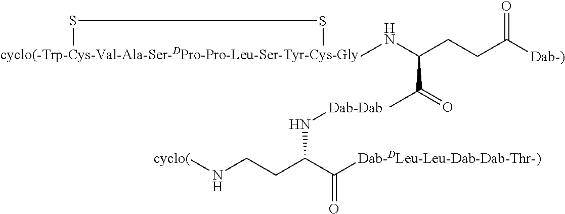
N(C(CCC([Dab-)])=O)C(C)=O)C.[cyclo(]NCCC(C([Dab-DLeu-Leu-Dab-Dab-Thr-)])=O)N[Dab-Dab].[cyclo(-Trp-Cys-Val-Ala-Ser-DPro-Pro-Leu-Ser-Tyr-Cys-Gly]1SS1
